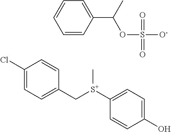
C1([S+](CC2=CC=C(Cl)C=C2)C)=CC=C(O)C=C1.C1=CC(C(C)OS([O-])(=O)=O)=CC=C1
